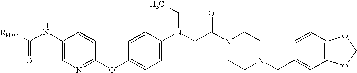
C1(OC2=CC=C(N(CC(N3CCN(CC4=CC5=C(C=C4)OCO5)CC3)=O)CC)C=C2)=NC=C(NC(=O)[R880])C=C1
